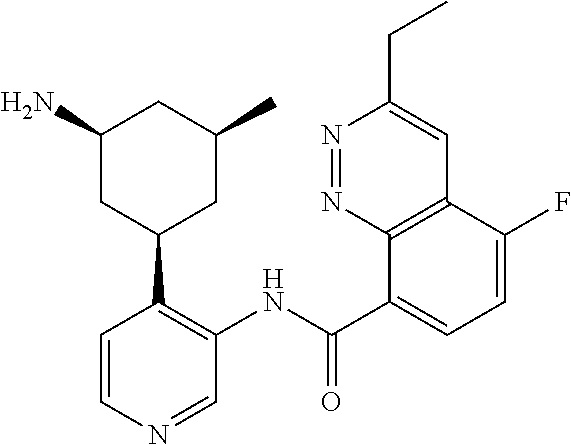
N1=NC2=C(C=C1CC)C(F)=CC=C2C(NC1=C(C2CC(C)CC(N)C2)C=CN=C1)=O
